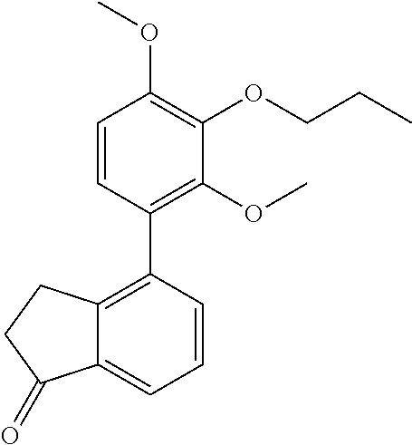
C1=CC(C2=C3C(=CC=C2)C(=O)CC3)=C(OC)C(OCCC)=C1OC
